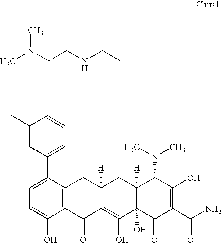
CCNCCN(C)C.C1=C(C2=CC=CC(C)=C2)C2=C(C(O)=C1)C(=O)C1=C(O)C3(O)C([H])(CC1([H])C2)C(N(C)C)C(O)=C(C(N)=O)C3=O
